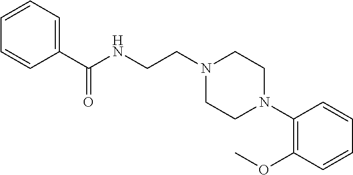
C(NCCN1CCN(C2=C(OC)C=CC=C2)CC1)(C1=CC=CC=C1)=O
